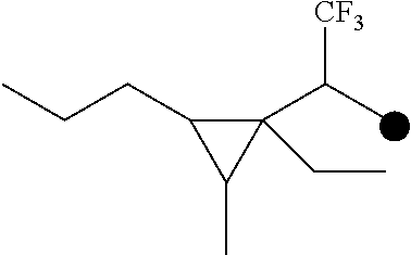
C1(C(C)[CF3])(CC)C(CCC)C1C
